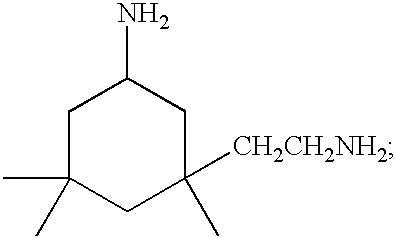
C1C(C)(C)CC([CH2CH2NH2])(C)CC1N
